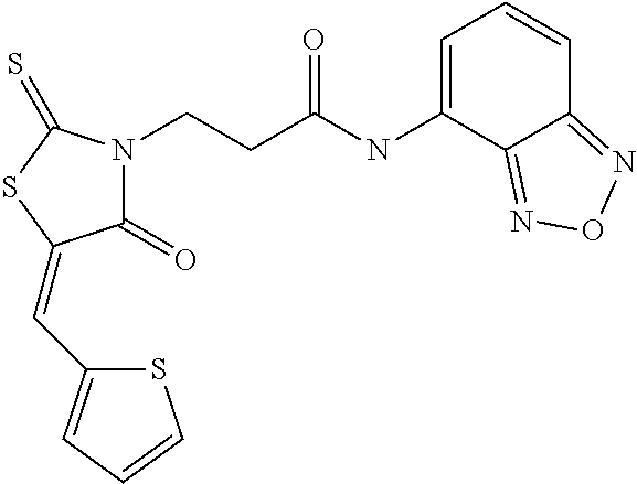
C1(=O)N(CCC(NC2=CC=CC3=NON=C23)=O)C(=S)SC1=CC1=CC=CS1
